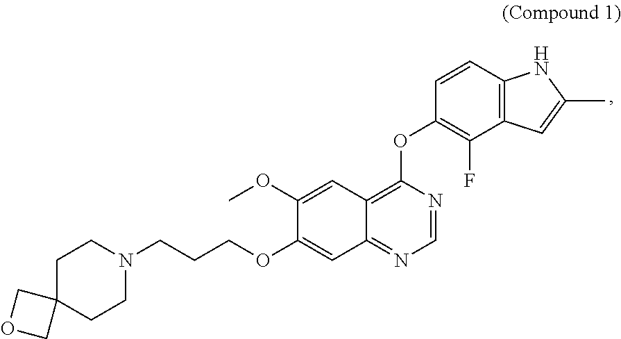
C12=C(C=CC(OC3=C4C(=NC=N3)C=C(OCCCN3CCC5(CC3)COC5)C(OC)=C4)=C1F)NC(C)=C2
